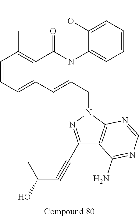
C1=CC=C2C(=C1C)C(=O)N(C1=CC=CC=C1OC)C(CN1N=C(C#CC(C)O)C3=C1N=CN=C3N)=C2
